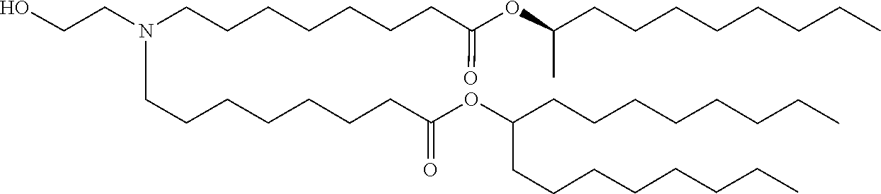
C(C(=O)OC(CCCCCCCC)CCCCCCCC)CCCCCCN(CCCCCCCC(=O)OC(CCCCCCCC)C)CCO
